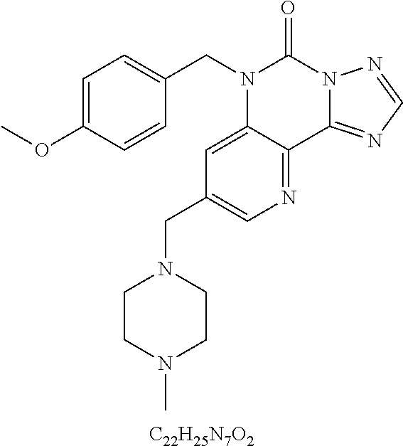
[C22H25N7O2].C1=C(OC)C=CC(CN2C3=CC(CN4CCN(C)CC4)=CN=C3C3=NC=NN3C2=O)=C1
